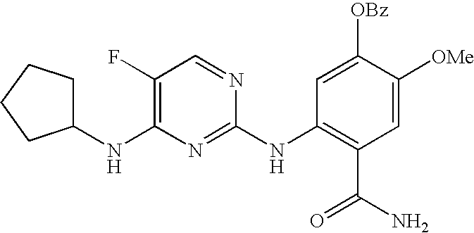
C1(NC2=C(F)C=NC(NC3=C(C(N)=O)C=C([OMe])C([OBz])=C3)=N2)CCCC1
